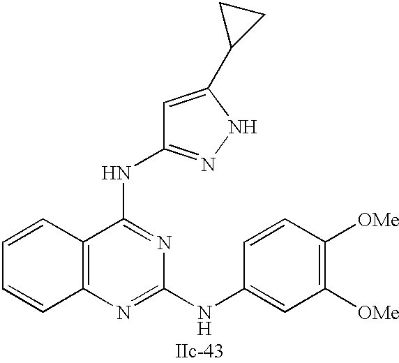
C12=C(N=C(NC3=CC([OMe])=C([OMe])C=C3)N=C1NC1=NNC(C3CC3)=C1)C=CC=C2
